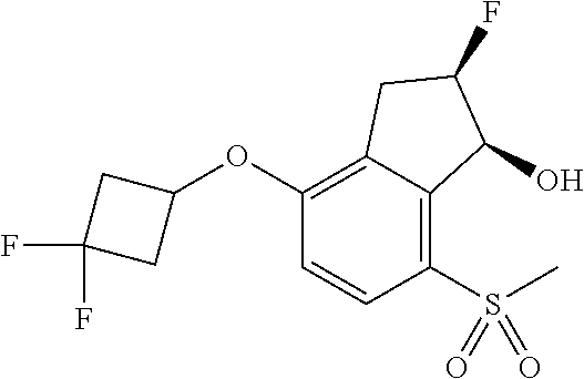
C1(OC2CC(F)(F)C2)=C2C(=C(S(=O)(C)=O)C=C1)C(O)C(F)C2
